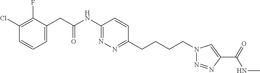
C1(Cl)=C(F)C(CC(NC2=NN=C(CCCCN3N=NC(C(=O)NC)=C3)C=C2)=O)=CC=C1
